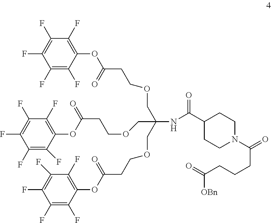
C1(C(NC(COCCC(OC2=C(F)C(F)=C(F)C(F)=C2F)=O)(COCCC(OC2=C(F)C(F)=C(F)C(F)=C2F)=O)COCCC(=O)OC2=C(F)C(F)=C(F)C(F)=C2F)=O)CCN(C(=O)CCCC(=O)[OBn])CC1
